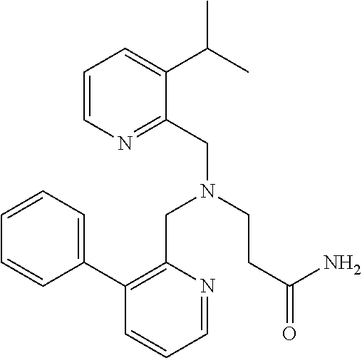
C1(C2=CC=CC=C2)=C(CN(CC2=NC=CC=C2C(C)C)CCC(=O)N)N=CC=C1
